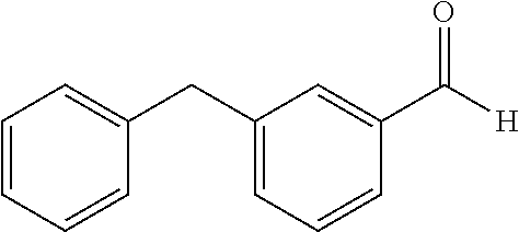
C1=CC=CC(CC2=CC=CC(C([H])=O)=C2)=C1
